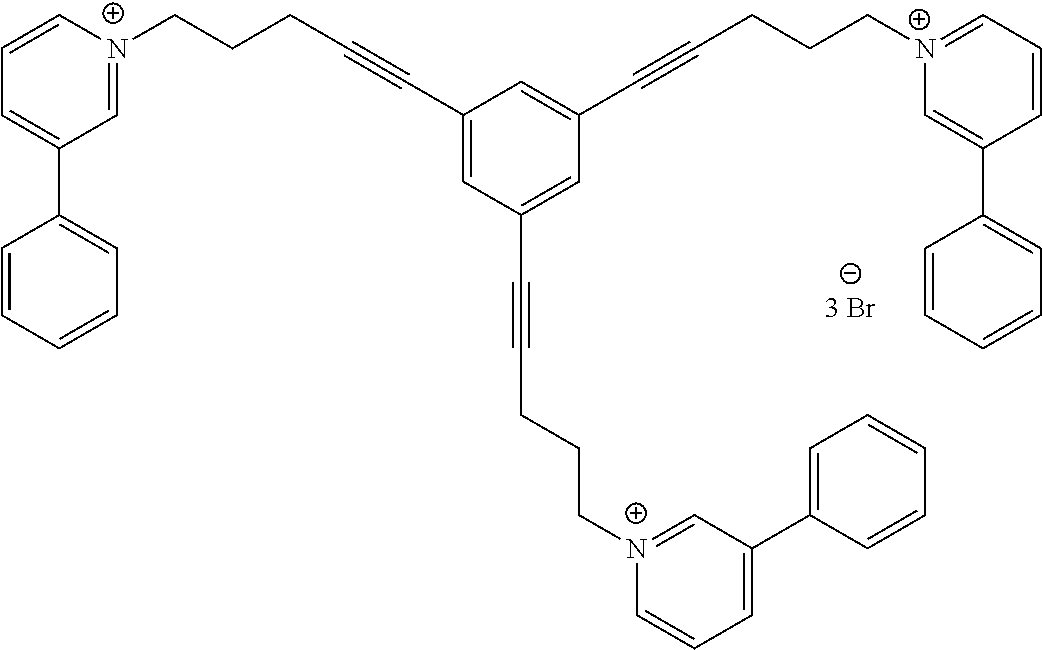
C1=[N+](CCCC#CC2=CC(C#CCCC[N+]3=CC(C4=CC=CC=C4)=CC=C3)=CC(C#CCCC[N+]3=CC=CC(C4=CC=CC=C4)=C3)=C2)C=CC=C1C1=CC=CC=C1
